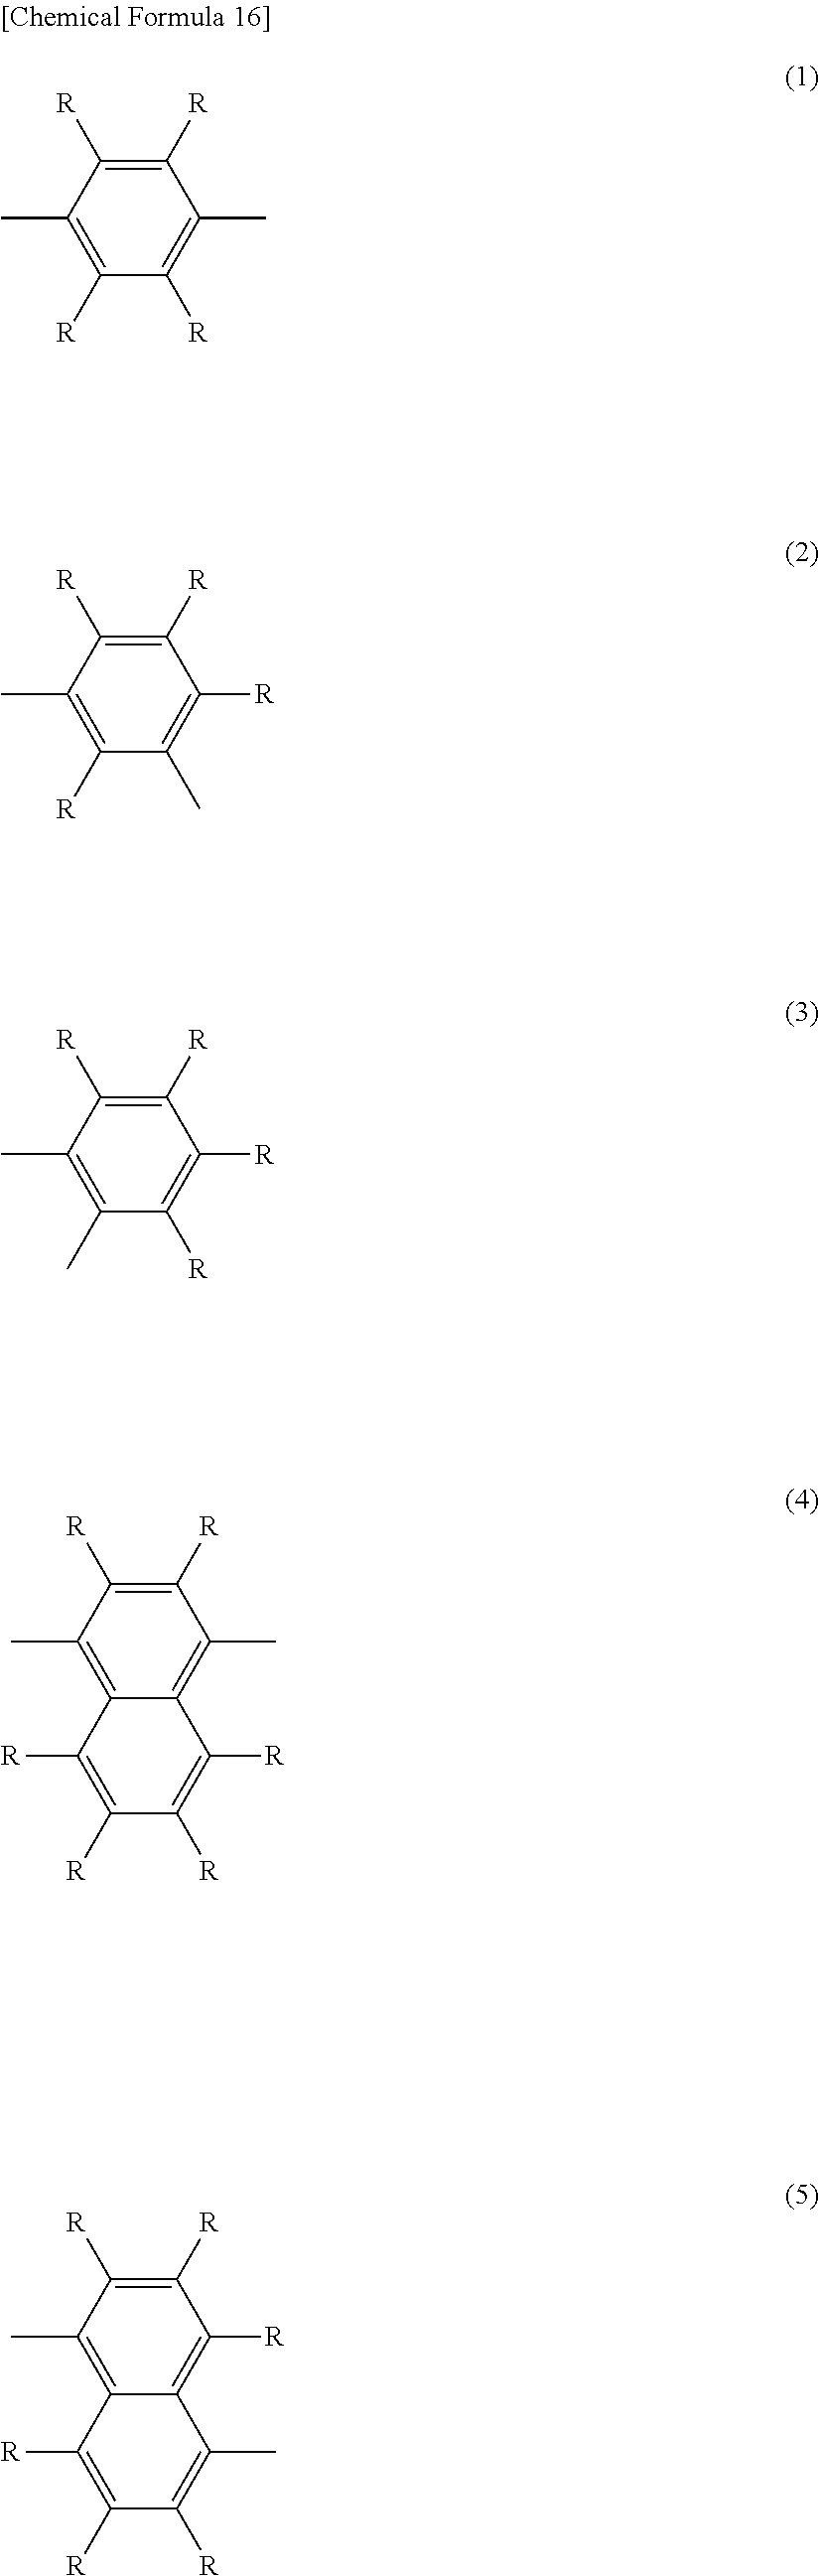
C1([R])=C(C)C([R])=C([R])C(C)=C1[R].C1([R])=C(C)C([R])=C([R])C([R])=C1C.C1(C)=C(C)C([R])=C([R])C([R])=C1[R].C12=C(C)C([R])=C([R])C(C)=C1C([R])=C([R])C([R])=C2[R].C12=C(C)C([R])=C([R])C([R])=C1C(C)=C([R])C([R])=C2[R]
